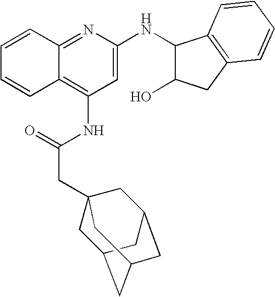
C12=NC(NC3C(O)CC4=C3C=CC=C4)=CC(NC(CC34CC5CC(CC(C3)C5)C4)=O)=C1C=CC=C2
